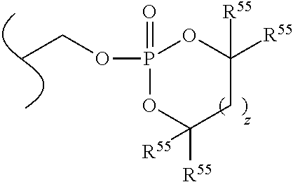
O=P1(OCC)OC([R55])([R55])CC([R55])([R55])O1
